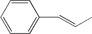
C1=CC=CC=C1C=CC
